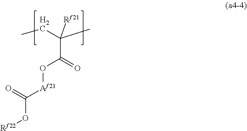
[Rf22]OC([Af21]OC(C([Rf21])(CC)C)=O)=O
